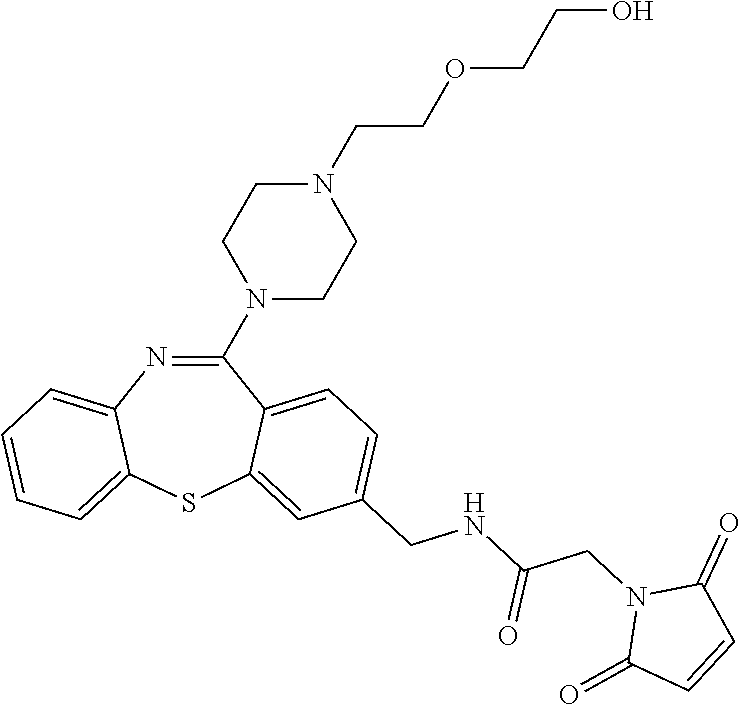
C1(N2CCN(CCOCCO)CC2)=NC2=CC=CC=C2SC2=CC(CNC(CN3C(=O)C=CC3=O)=O)=CC=C12
